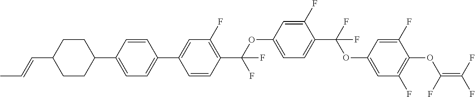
O(C1=CC=C(C(F)(OC2=CC(F)=C(OC(=C(F)F)F)C(F)=C2)F)C(F)=C1)C(C1=C(F)C=C(C2=CC=C(C3CCC(C=CC)CC3)C=C2)C=C1)(F)F
